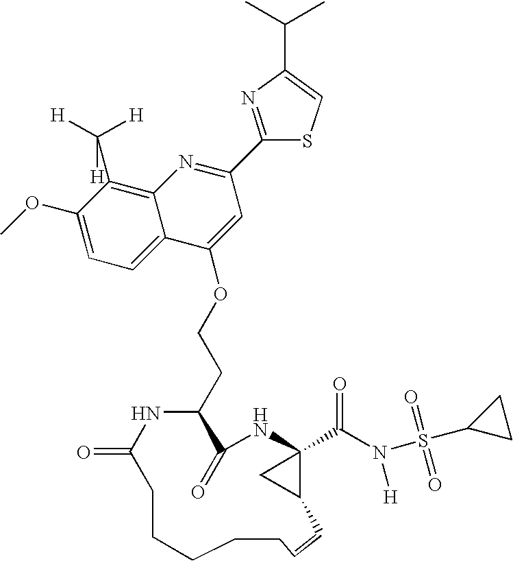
C1(OC)=CC=C2C(=C1C([H])([H])[H])N=C(C1=NC(C(C)C)=CS1)C=C2OCCC1C(=O)NC2(C(N(S(C3CC3)(=O)=O)[H])=O)C(C2)C=CCCCCCC(=O)N1
